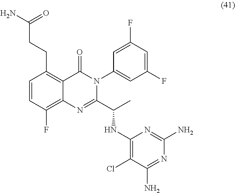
C1=CC(F)=C2C(=C1CCC(N)=O)C(=O)N(C1=CC(F)=CC(F)=C1)C(C(C)NC1=C(Cl)C(N)=NC(N)=N1)=N2
